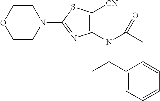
C1CN(C2=NC(N(C(C)=O)C(C3=CC=CC=C3)C)=C([CN])S2)CCO1
